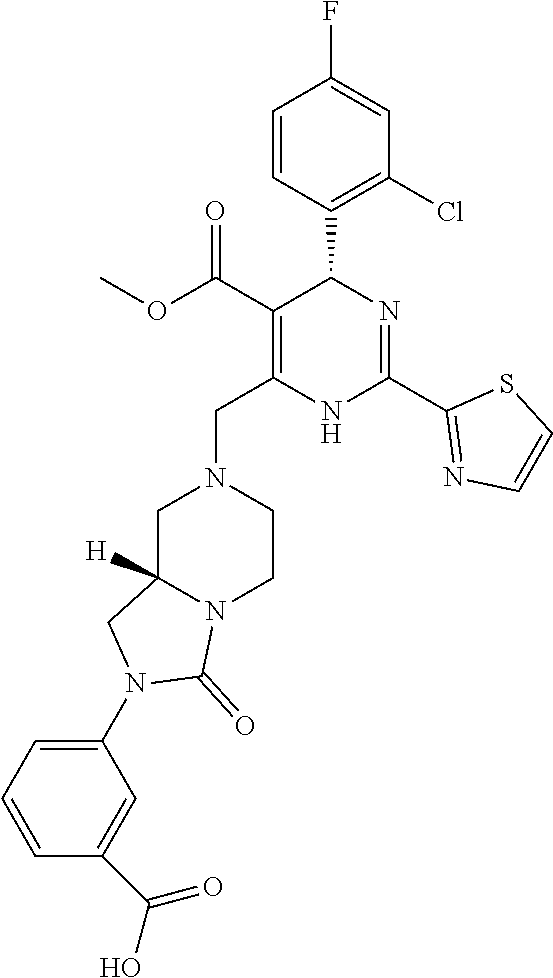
C1=CC(C2C(C(OC)=O)=C(CN3CC4([H])N(CC3)C(=O)N(C3=CC=CC(C(O)=O)=C3)C4)NC(C3=NC=CS3)=N2)=C(Cl)C=C1F
